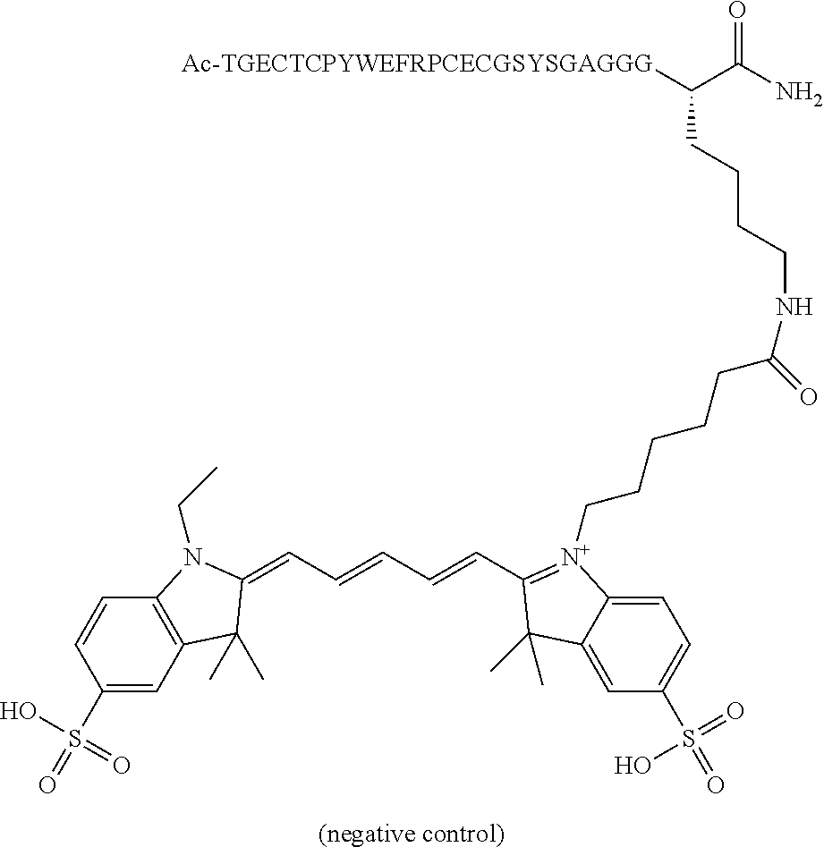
[(negative control)].[Ac-TGECTCPYWEFRPCECGSYSGAGGG]C(C(N)=O)CCCCNC(CCCCC[N+]1=C(C=CC=CC=C2C(C)(C)C3=C(C=CC(S(=O)(=O)O)=C3)N2CC)C(C)(C)C2=CC(S(=O)(O)=O)=CC=C21)=O
